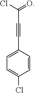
C1=CC(C#CC(=O)Cl)=CC=C1Cl
